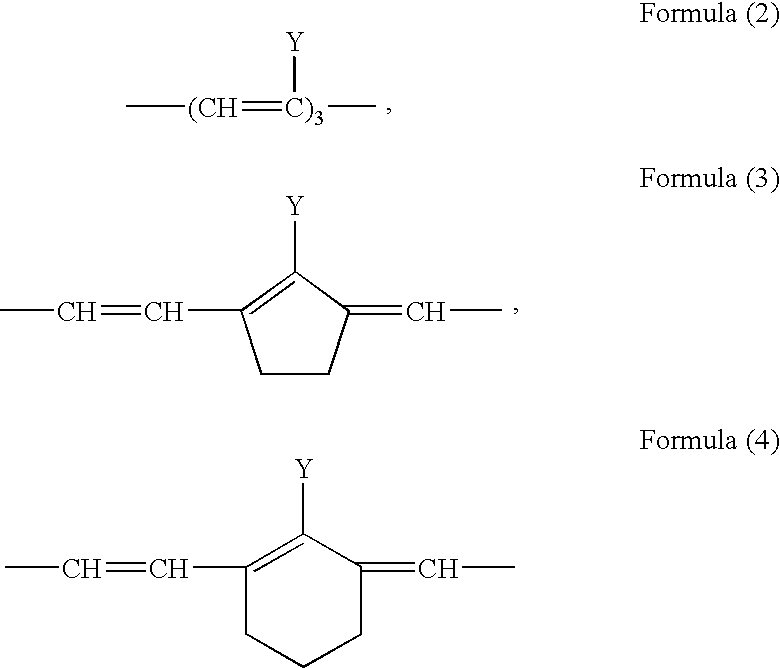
C[(CH]=[C)3](C)[Y].CC=CC1=C([Y])C(=CC)CC1.CC=CC1=C([Y])C(=CC)CCC1
